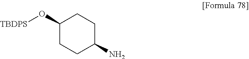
C1(O[TBDPS])CCC(N)CC1
